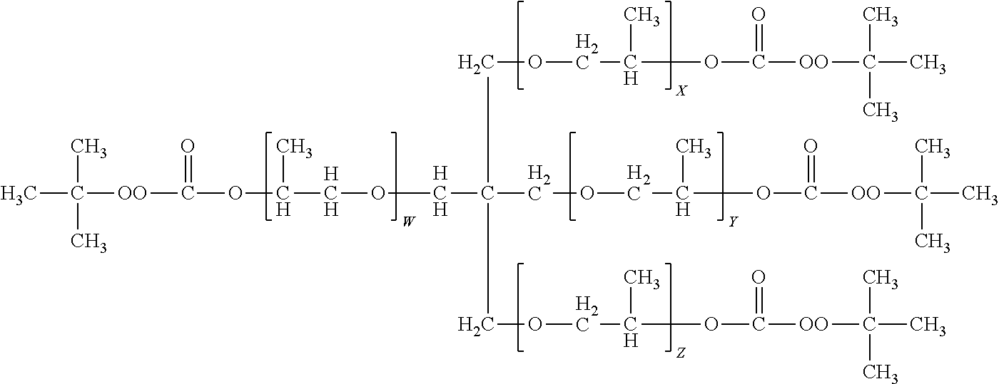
CC([OO]C(=O)OC(C)COCC(COCC(C)OC(=O)[OO]C(C)(C)C)(COCC(OC(=O)[OO]C(C)(C)C)C)COCC(OC(=O)[OO]C(C)(C)C)C)(C)C.[H].[H]
